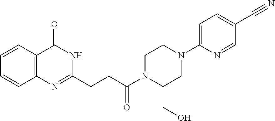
C12=C(C(=O)NC(CCC(N3C(CO)CN(C4=CC=C(C#N)C=N4)CC3)=O)=N1)C=CC=C2
